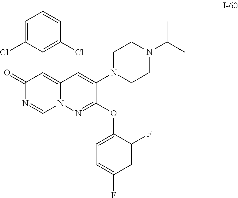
C1=C(Cl)C(C2=C3N(C=NC2=O)N=C(OC2=CC=C(F)C=C2F)C(N2CCN(C(C)C)CC2)=C3)=C(Cl)C=C1
